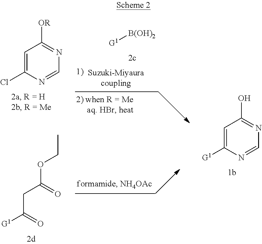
C1=C([G1])N=CN=C1O.CCOC(=O)CC([G1])=O.C1=C(Cl)N=CN=C1[OR].[G1][B(OH)2]
